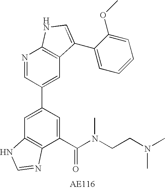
C1(C(N(CCN(C)C)C)=O)=CC(C2=CC3=C(N=C2)NC=C3C2=CC=CC=C2OC)=CC2=C1N=CN2
